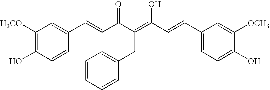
C1([H3CO])=C(O)C=CC(C=CC(C(=C(C=CC2=CC=C(O)C([OCH3])=C2)O)CC2=CC=CC=C2)=O)=C1
